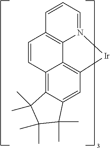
C1=CC=N2C3=C1C=CC1=C4C(=CC(=C31)[Ir]2)C(C)(C)C(C)(C)C4(C)C
